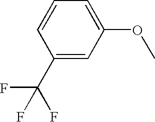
C1(C(F)(F)F)=CC(OC)=CC=C1
